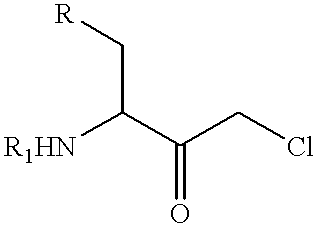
[R1HN]C(C(CCl)=O)C[R]
